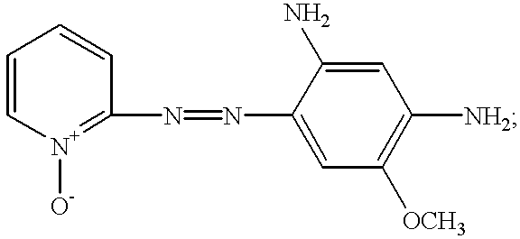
C1=C[N+]([O-])=C(N=NC2=CC([OCH3])=C([NH2])C=C2N)C=C1
